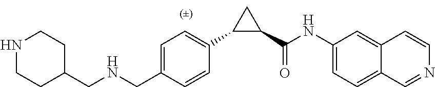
C1(CNCC2=CC=C(C3C(C(NC4=CC=C5C(=C4)C=CN=C5)=O)C3)C=C2)CCNCC1
